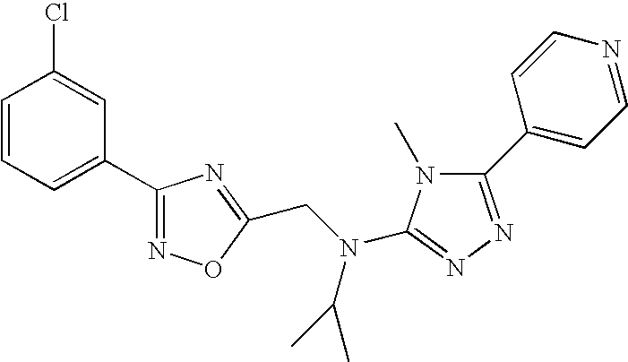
C1=CC=C(C2=NOC(CN(C3=NN=C(C4=CC=NC=C4)N3C)C(C)C)=N2)C=C1Cl
